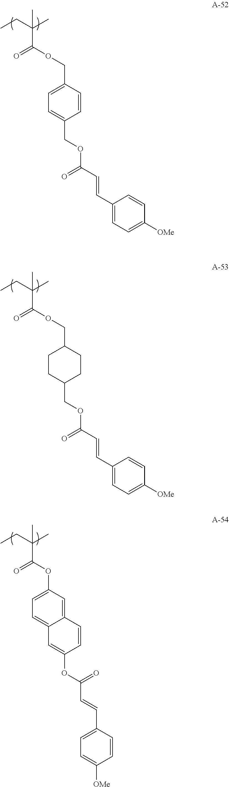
CCC(C)(C(OCC1=CC=C(COC(C=CC2=CC=C([OMe])C=C2)=O)C=C1)=O)C.CCC(C)(C(OCC1CCC(COC(=O)C=CC2=CC=C([OMe])C=C2)CC1)=O)C.CCC(C)(C(OC1=CC=C2C(=C1)C=CC(OC(=O)C=CC1=CC=C([OMe])C=C1)=C2)=O)C
